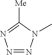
N1=NN(C)C([Me])=N1
